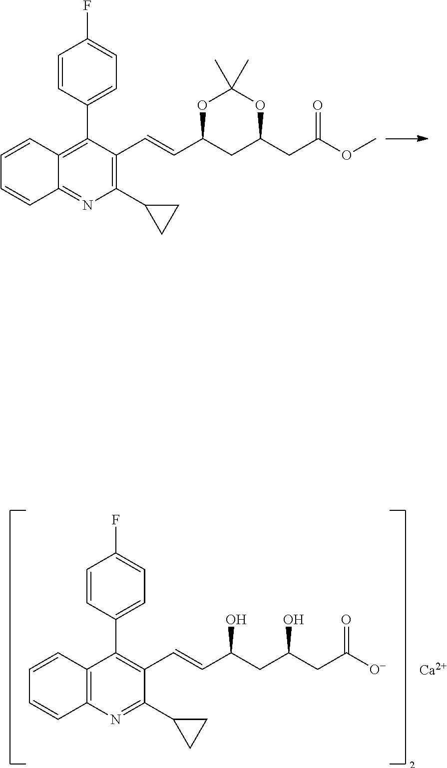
C1=CC(C2=C3C(=NC(C4CC4)=C2C=CC2CC(CC(OC)=O)OC(C)(C)O2)C=CC=C3)=CC=C1F.C1=CC(C2=C(C=CC(CC(CC([O-])=O)O)O)C(C3CC3)=NC3=C2C=CC=C3)=CC=C1F.[Ca]
